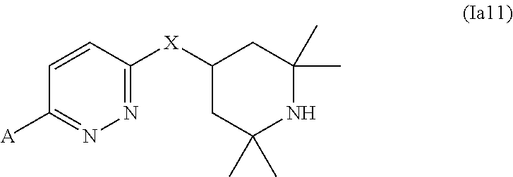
C1=CC([X]C2CC(C)(C)NC(C)(C)C2)=NN=C1[A]
